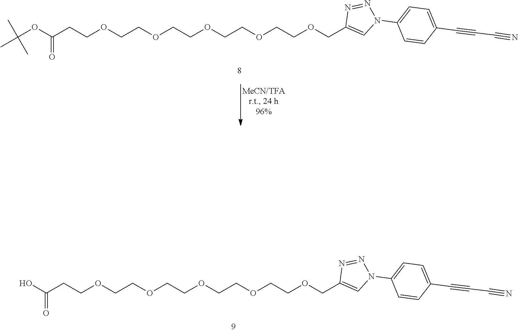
OC(CCOCCOCCOCCOCCOCC1=CN(C2=CC=C(C#CC#N)C=C2)N=N1)=O.C(OC(CCOCCOCCOCCOCCOCC1=CN(C2=CC=C(C#CC#N)C=C2)N=N1)=O)(C)(C)C
